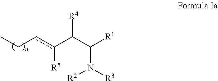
[R4]C(C([R1])N([R3])[R2])c(cCC)[R5]
